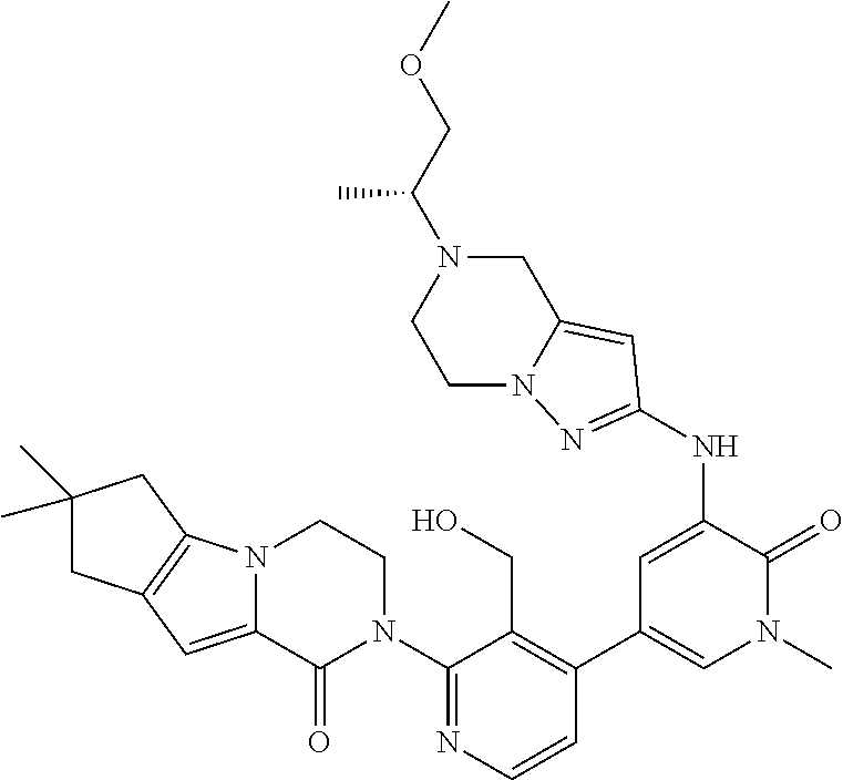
C12=C(N3C(=C1)C(=O)N(C1=NC=CC(C4=CN(C)C(=O)C(NC5=NN6CCN(C(COC)C)CC6=C5)=C4)=C1CO)CC3)CC(C)(C)C2
